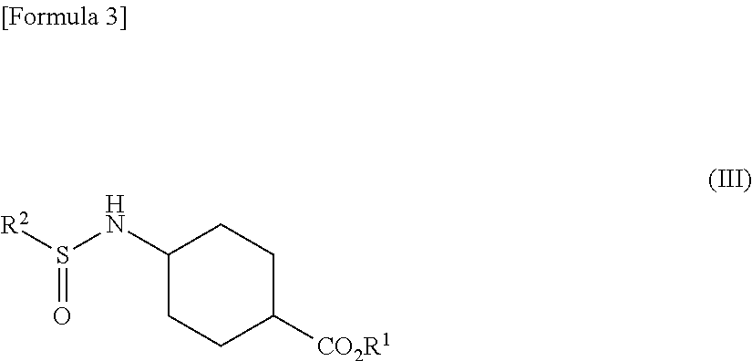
[R2]S(NC1CCC([CO2R1])CC1)=O
